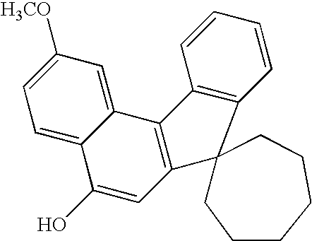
C12=CC([H3CO])=CC=C1C(O)=CC1=C2C2=C(C=CC=C2)C12CCCCCC2
